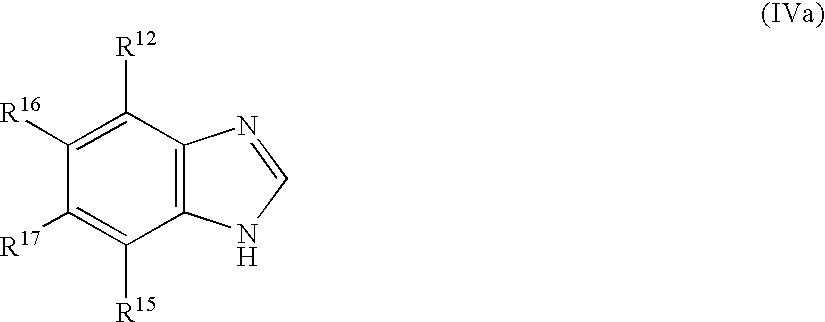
C12=C(C([R12])=C([R16])C([R17])=C1[R15])N=CN2
